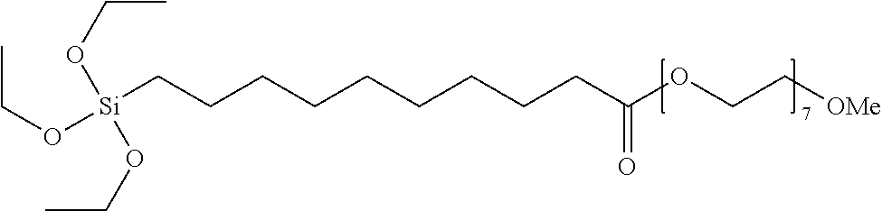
[Si](CCCCCCCCCC(OCC[OMe])=O)(OCC)(OCC)OCC
